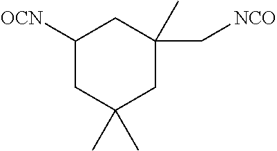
[OCN]C1CC(C[NCO])(C)CC(C)(C)C1
